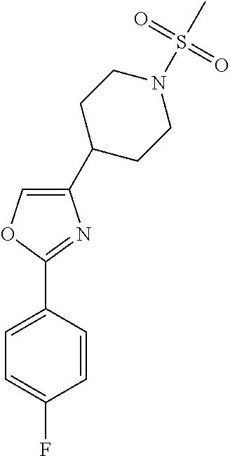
C1=C(C2CCN(S(=O)(=O)C)CC2)N=C(C2=CC=C(F)C=C2)O1
